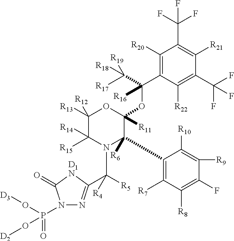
C1([R20])=C(C(OC2([R11])OC([R13])([R12])C([R15])([R14])N(C([R5])([R4])C3=NN(P(=O)(O[D3])O[D2])C(=O)[D1N]3)C2(C2=C([R7])C([R8])=C(F)C([R9])=C2[R10])[R6])([R16])C([R17])([R18])[R19])C([R22])=C(C(F)(F)F)C([R21])=C1C(F)(F)F
